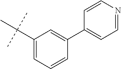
C1(C(C)(C)C)=CC=CC(C2=CC=NC=C2)=C1
